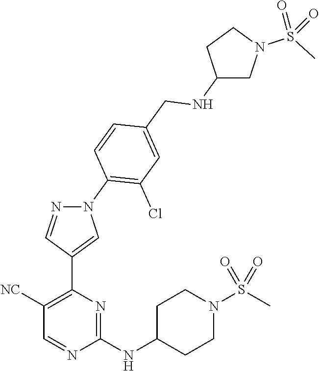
C1(NC2CCN(S(C)(=O)=O)CC2)=NC(C2=CN(C3=C(Cl)C=C(CNC4CN(S(C)(=O)=O)CC4)C=C3)N=C2)=C([NC])C=N1
